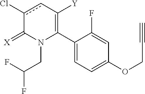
C1(C2=C([Y])cc(Cl)C(=[X])N2CC(F)F)=CC=C(OCC#C)C=C1F
